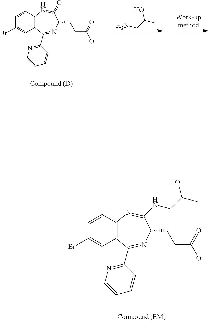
C1=CC2=C(C=C1Br)C(C1=NC=CC=C1)=NC(CCC(OC)=O)C(NCC(C)O)=N2.NCC(C)O.C1=CC2=C(C=C1Br)C(C1=NC=CC=C1)=NC(CCC(OC)=O)C(=O)=N2
